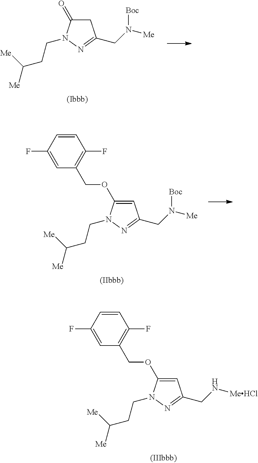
C1C(=O)N(CCC([Me])[Me])N=C1CN([Me])[Boc].C1=C(OCC2=C(F)C=CC(F)=C2)N(CCC([Me])[Me])N=C1CN([Me])[Boc].C1=C(OCC2=C(F)C=CC(F)=C2)N(CCC([Me])[Me])N=C1CN[MeHCl]
